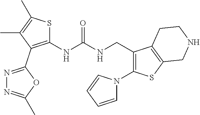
C1(NC(NCC2=C(N3C=CC=C3)SC3=C2CCNC3)=O)=C(C2=NN=C(C)O2)C(C)=C(C)S1
